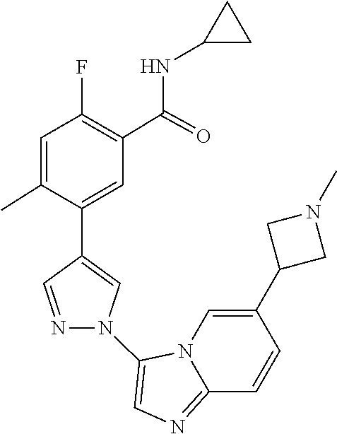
N12C(=NC=C1N1C=C(C3=CC(C(NC4CC4)=O)=C(F)C=C3C)C=N1)C=CC(C1CN(C)C1)=C2
